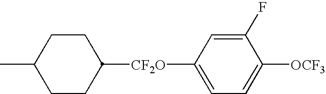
C1CC([CF2O]C2=CC=C([OCF3])C(F)=C2)CCC1C
